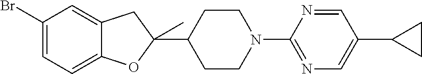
C1(Br)=CC=C2C(=C1)CC(C1CCN(C3=NC=C(C4CC4)C=N3)CC1)(C)O2
